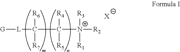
[L](C(C([N+]([R2])([R3])[R1])([R4])[R5])([R6])[R7])[G].[X]
